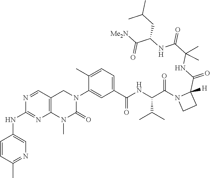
N1=CC2=C(N=C1NC1=CN=C(C)C=C1)N(C)C(=O)N(C1=CC(C(NC(C(N3C(C(=O)NC(C(=O)NC(C([Me2N])=O)CC(C)C)(C)C)([H])CC3)=O)C(C)C)=O)=CC=C1C)C2
